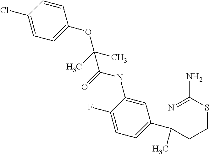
N1=C(N)SCCC1(C1=CC=C(F)C(NC(=O)C(OC2=CC=C(Cl)C=C2)(C)C)=C1)C
